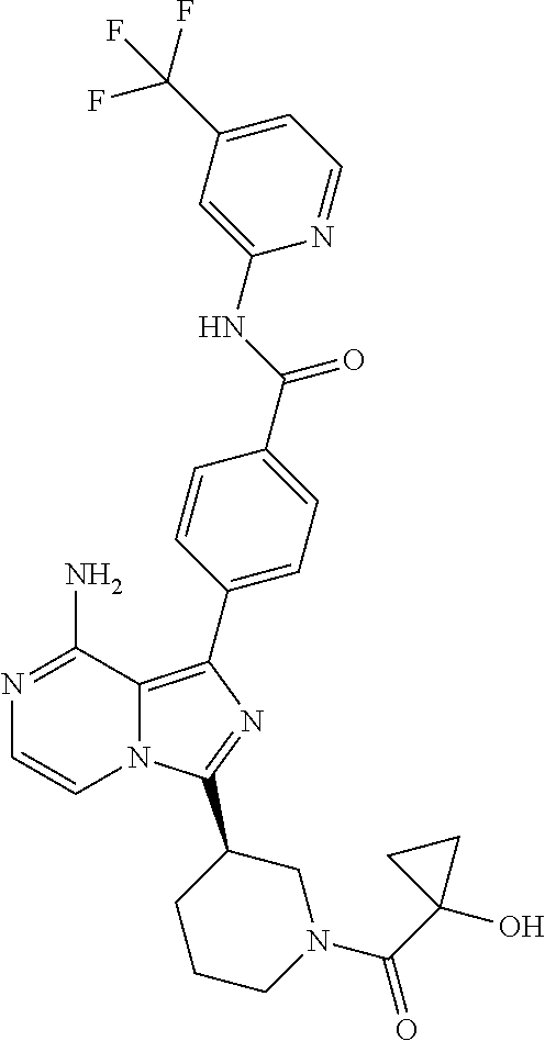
N12C(=C(C3=CC=C(C(=O)NC4=CC(C(F)(F)F)=CC=N4)C=C3)N=C1C1CCCN(C(C3(O)CC3)=O)C1)C(N)=NC=C2
